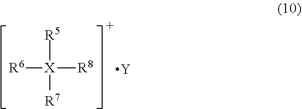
[R6][X]([R8])([R5])[R7].[Y]
